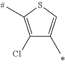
C1(Cl)=C(C)SC=C1C
